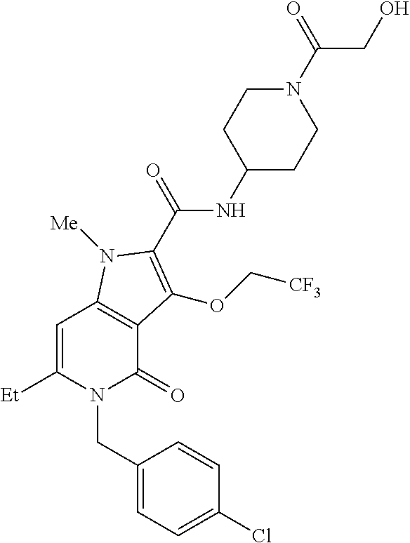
C1=C([Et])N(CC2=CC=C(Cl)C=C2)C(=O)C2=C1N([Me])C(C(=O)NC1CCN(C(=O)CO)CC1)=C2OC[CF3]
